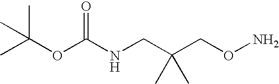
CC(OC(NCC(CON)(C)C)=O)(C)C
